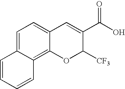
C1=C2C(=C3C(=C1)C=C(C(O)=O)C([CF3])O3)C=CC=C2
